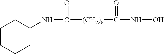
C1CCCC(NC(=O)[(CH2)6]C(NO)=O)C1
